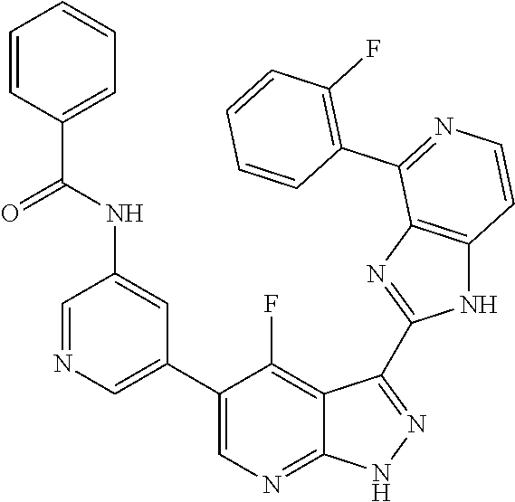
C1=NC=C(C2=CN=C3C(=C2F)C(C2=NC4=C(N2)C=CN=C4C2=C(F)C=CC=C2)=NN3)C=C1NC(C1=CC=CC=C1)=O
